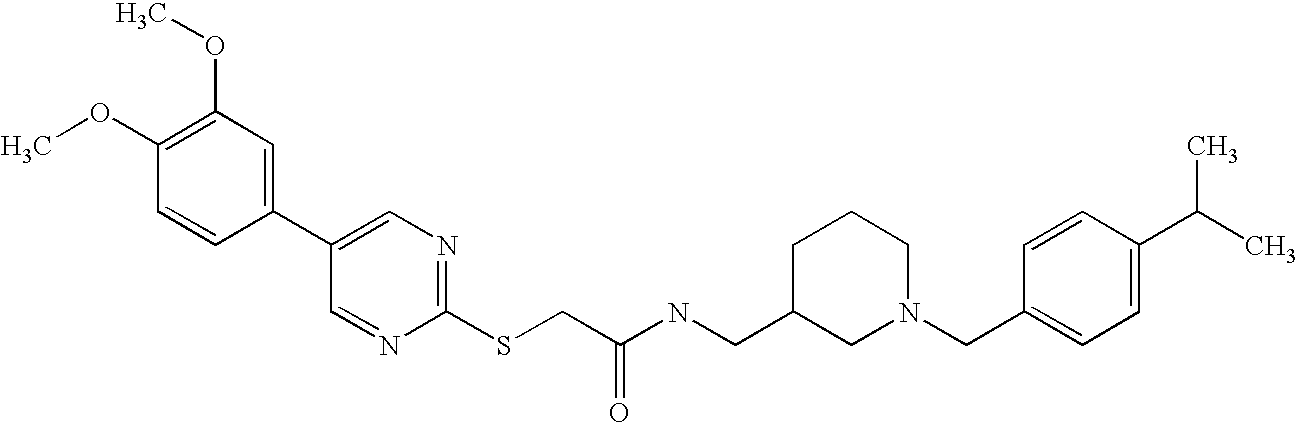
C1(OC)=C(OC)C=C(C2=CN=C(SCC(NCC3CN(CC4=CC=C(C(C)C)C=C4)CCC3)=O)N=C2)C=C1
